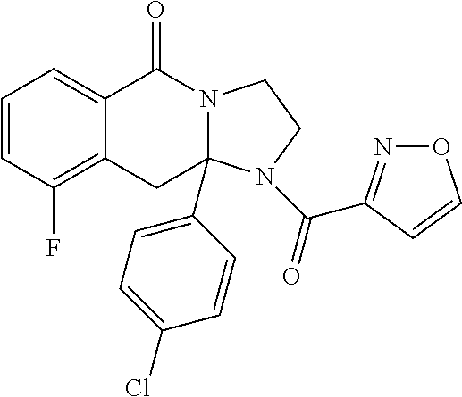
C1=CC(F)=C2C(=C1)C(=O)N1C(C3=CC=C(Cl)C=C3)(C2)N(C(=O)C2=NOC=C2)CC1
